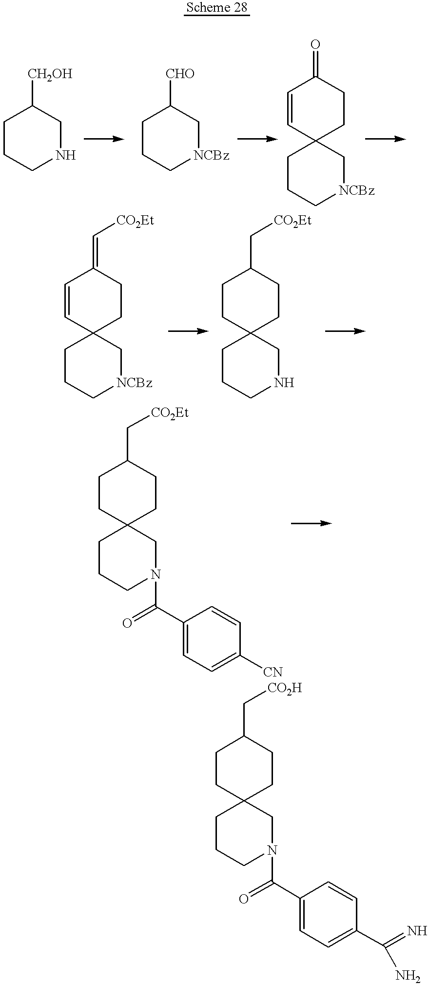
C1CCNCC1[CH2OH].C1CC[NCBz]CC12CCC(=O)C=C2.C1CCN(C(=O)C2=CC=C(C(=N)N)C=C2)CC12CCC(C[CO2H])CC2.C1CC[NCBz]CC1[CHO].C1CC[NCBz]CC12CCC(=C[CO2Et])C=C2.C1CCNCC12CCC(C[CO2Et])CC2.C1CCN(C(=O)C2=CC=C([CN])C=C2)CC12CCC(C[CO2Et])CC2
